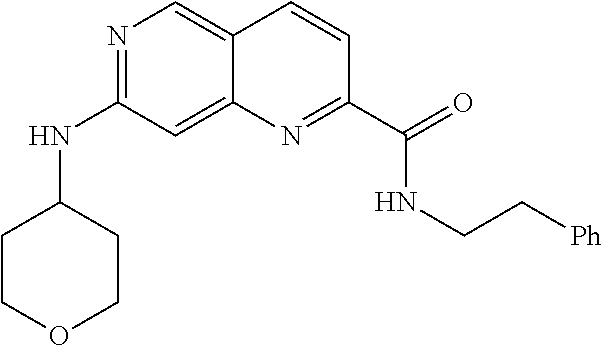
N1=C(NC2CCOCC2)C=C2C(=C1)C=CC(C(=O)NCC[Ph])=N2
